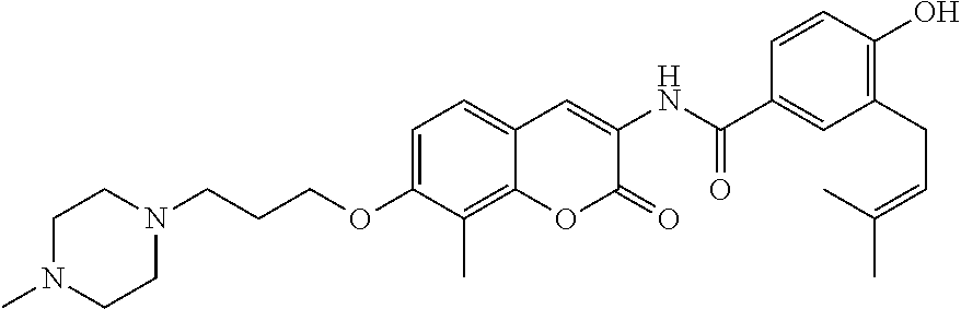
C1(C(NC2=CC3=CC=C(OCCCN4CCN(C)CC4)C(C)=C3OC2=O)=O)=CC(CC=C(C)C)=C(O)C=C1
